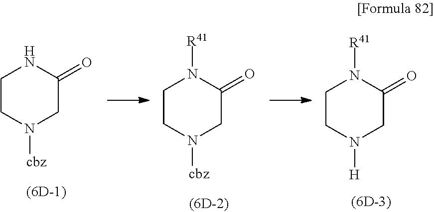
C1CN([cbz])CC(=O)N1.C1CN([cbz])CC(=O)N1[R41].C1CN([H])CC(=O)N1[R41]
